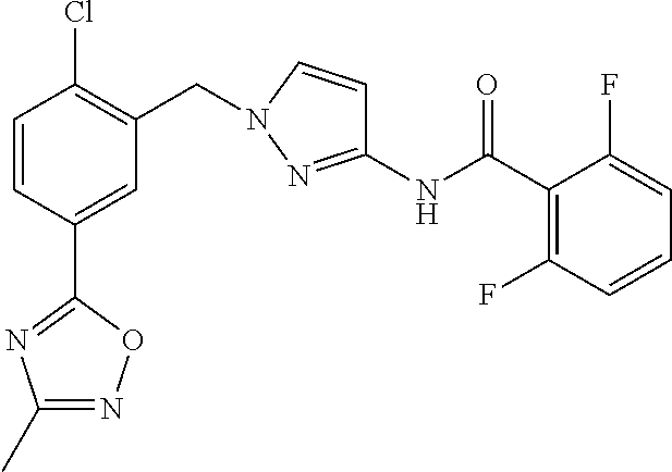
C1=C(C2=NC(C)=NO2)C=CC(Cl)=C1CN1C=CC(NC(C2=C(F)C=CC=C2F)=O)=N1
